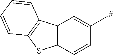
C12=C(C=CC(C)=C1)SC1=C2C=CC=C1
